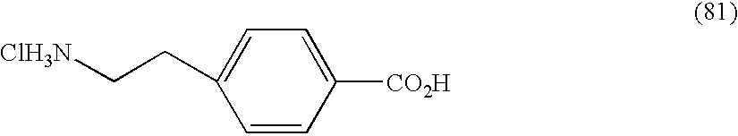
C1([CO2H])=CC=C(CC[ClH3N])C=C1
